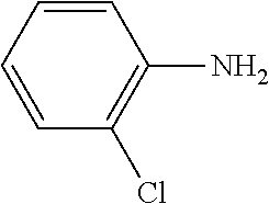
C1=CC=CC(Cl)=C1N
